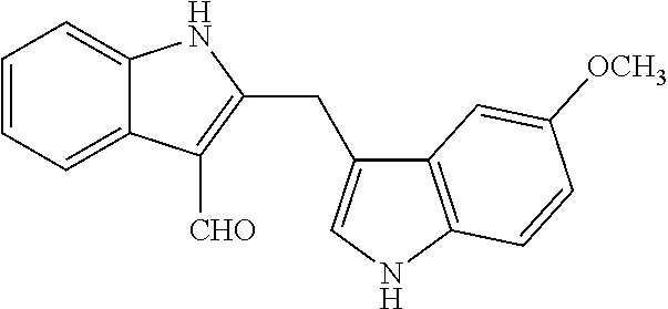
C12=C(NC=C1CC1=C([CHO])C3=CC=CC=C3N1)C=CC([OCH3])=C2
